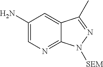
C1(N)=CN=C2C(=C1)C(C)=NN2[SEM]
